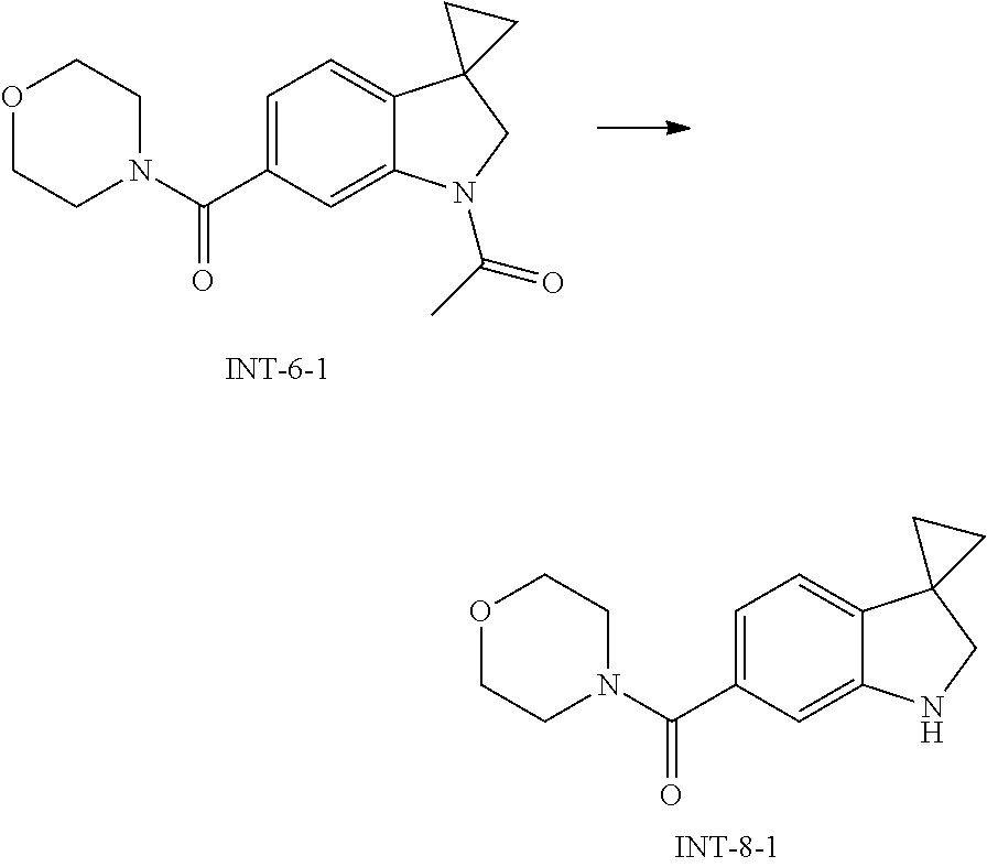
C1=C(C(N2CCOCC2)=O)C=C2C(=C1)C1(CN2C(C)=O)CC1.C1=C(C(N2CCOCC2)=O)C=C2C(=C1)C1(CN2)CC1
